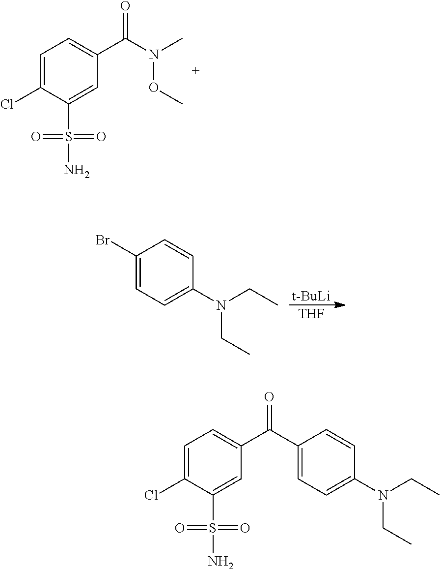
C1=C(Cl)C(S(=O)(=O)N)=CC(C(N(C)OC)=O)=C1.C1(Br)=CC=C(N(CC)CC)C=C1.[t-BuLi].[THF].C1=C(Cl)C(S(=O)(=O)N)=CC(C(C2=CC=C(N(CC)CC)C=C2)=O)=C1
